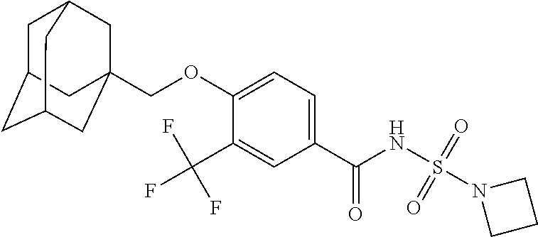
C1(C(F)(F)F)=CC(C(NS(N2CCC2)(=O)=O)=O)=CC=C1OCC12CC3CC(CC(C1)C3)C2
